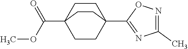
C1(C)=NOC(C23CCC(C(OC)=O)(CC2)CC3)=N1
